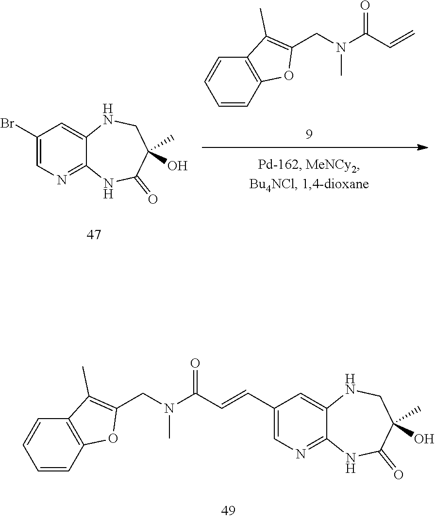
C12=NC=C(Br)C=C1NCC(O)(C)C(=O)N2.N(C)(C(C=C)=O)CC1=C(C)C2=C(O1)C=CC=C2.N(C)(C(C=CC1=CN=C2C(=C1)NCC(O)(C)C(=O)N2)=O)CC1=C(C)C2=C(O1)C=CC=C2
